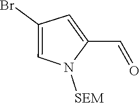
C1=C(C=O)N([SEM])C=C1Br
